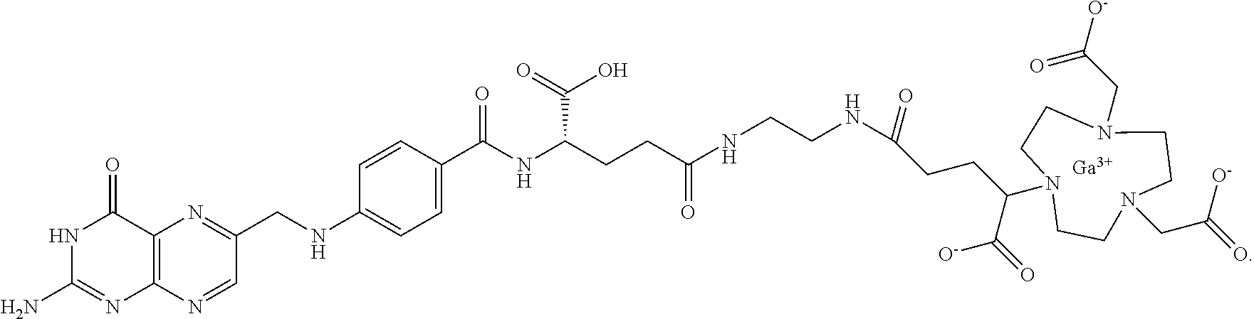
C1CN(CC(=O)[O-])CCN(CC([O-])=O)CCN1C(CCC(NCCNC(CCC(NC(C1=CC=C(NCC2=NC3=C(N=C2)N=C(N)NC3=O)C=C1)=O)C(O)=O)=O)=O)C(=O)[O-].[Ga]
